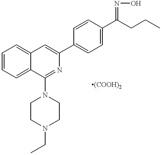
C1=CC=C2C(=C1)C=C(C1=CC=C(C(CCC)=NO)C=C1)N=C2N1CCN(CC)CC1
